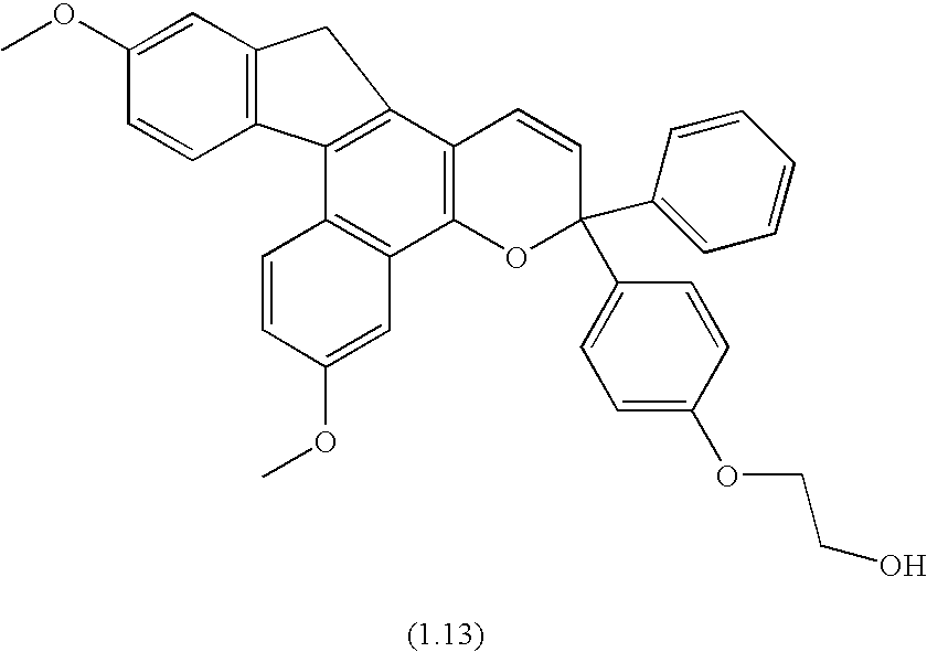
C12=C(C3=C(C4=C1C1=C(C=C(OC)C=C1)C4)C=CC(C1=CC=CC=C1)(C1=CC=C(OCCO)C=C1)O3)C=C(OC)C=C2
